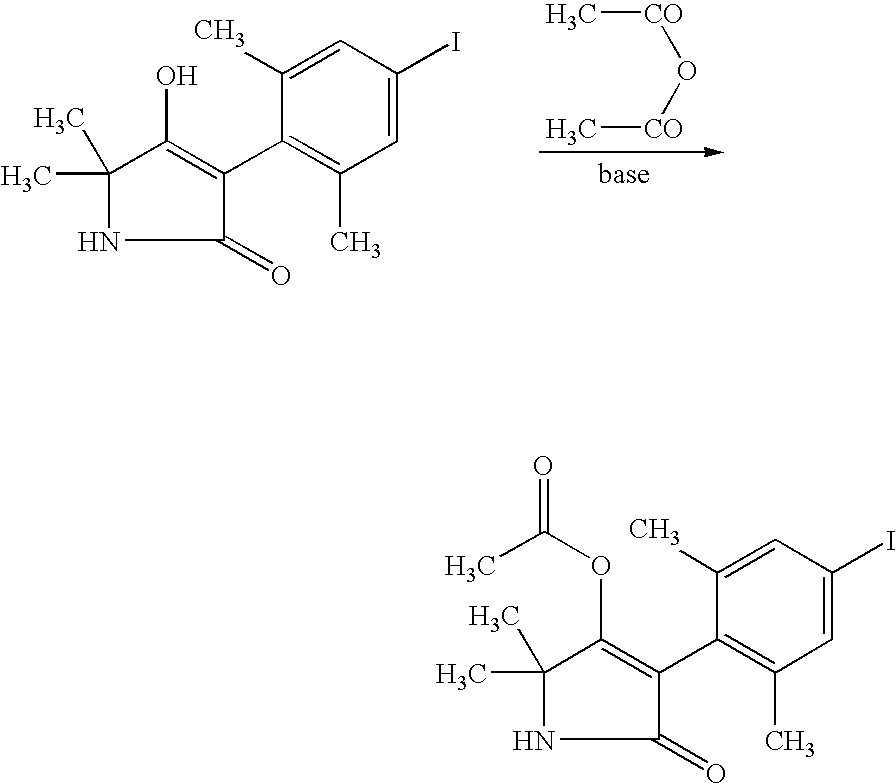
[CO](C)O[CO]C.C1=C(I)C=C(C)C(C2=C(O)C(C)(C)NC2=O)=C1C.C1=C(I)C=C(C)C(C2=C(OC(C)=O)C(C)(C)NC2=O)=C1C
